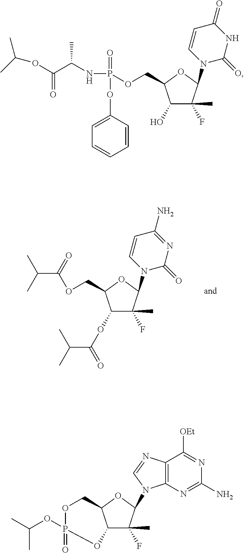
O(CC1C(OC(C(C)C)=O)C(F)(C)C(N2C=CC(N)=NC2=O)O1)C(C(C)C)=O.O=P(OC1=CC=CC=C1)(OCC1C(O)C(F)(C)C(N2C=CC(=O)NC2=O)O1)NC(C(=O)OC(C)C)C.C12C(F)(C)C(N3C4=C(N=C3)C([OEt])=NC(N)=N4)OC1COP(=O)(OC(C)C)O2
